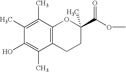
C1(C)=C(C)C(O)=C(C)C2=C1OC(C(OC)=O)(C)CC2
